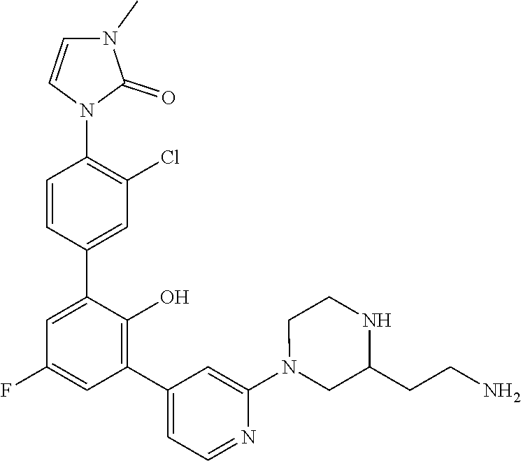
C1=CN(C2=C(Cl)C=C(C3=CC(F)=CC(C4=CC=NC(N5CC(CCN)NCC5)=C4)=C3O)C=C2)C(=O)N1C
